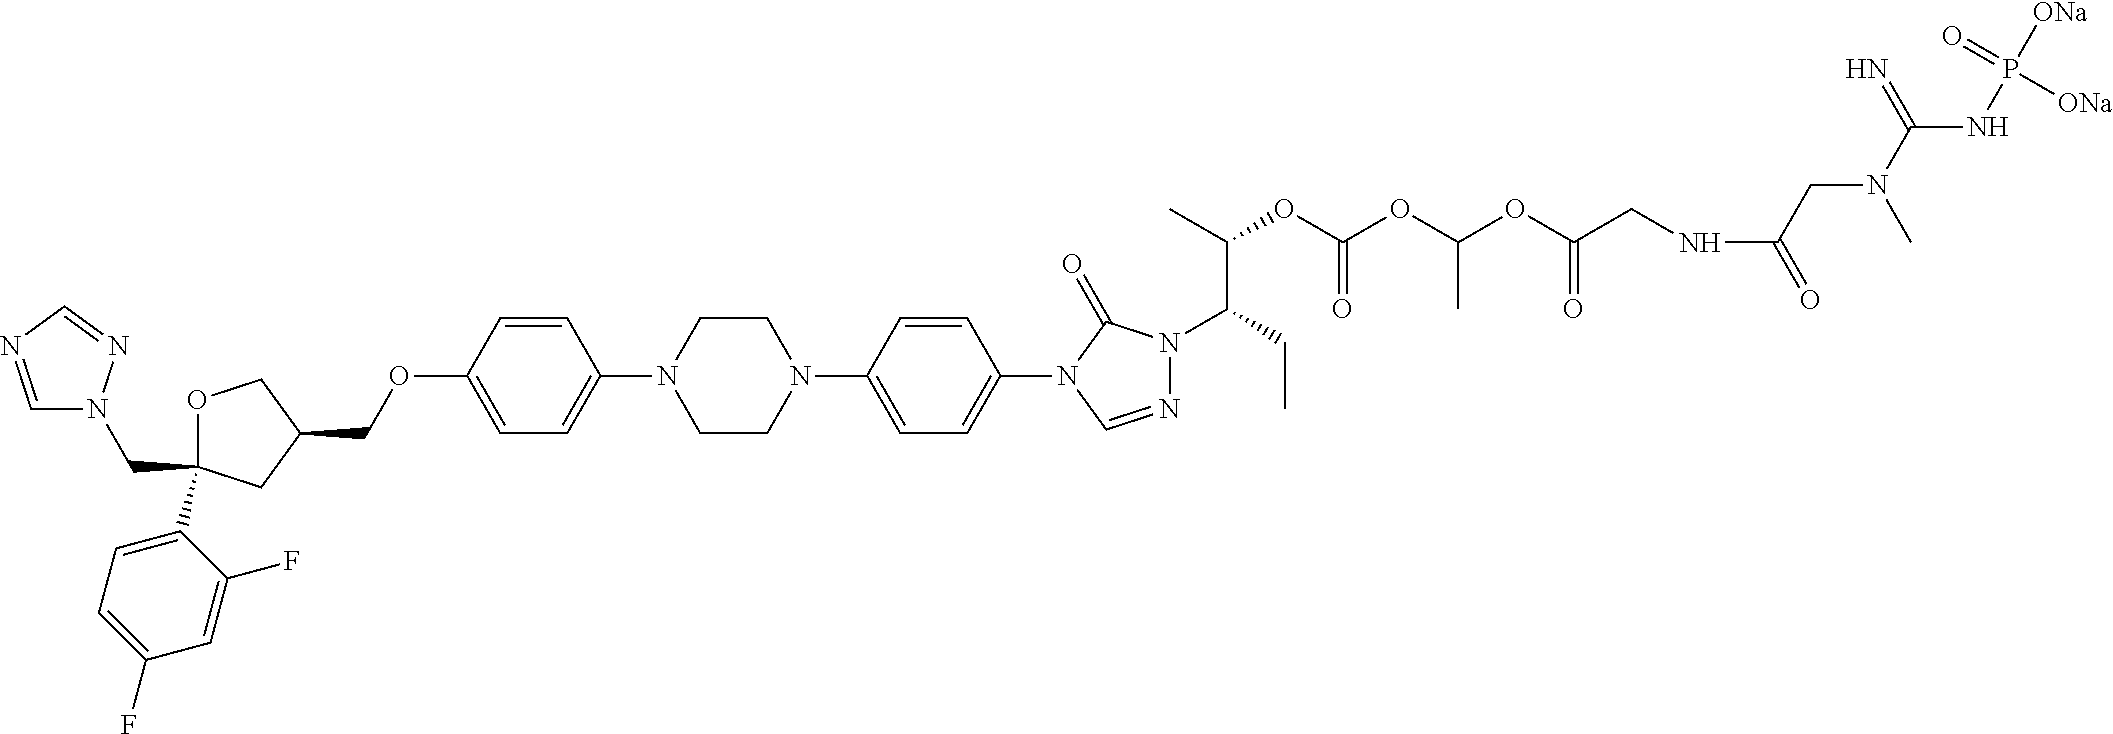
C(C1(C2=CC=C(F)C=C2F)OCC(COC2=CC=C(N3CCN(C4=CC=C(N5C=NN(C(CC)C(OC(OC(OC(CNC(=O)CN(C(NP([ONa])(=O)[ONa])=N)C)=O)C)=O)C)C5=O)C=C4)CC3)C=C2)C1)N1C=NC=N1
